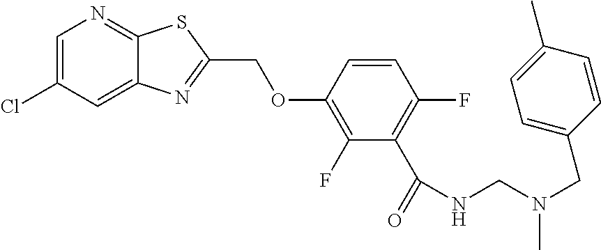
C12=CC(Cl)=CN=C1SC(COC1=C(F)C(C(=O)NCN(CC3=CC=C(C)C=C3)C)=C(F)C=C1)=N2
